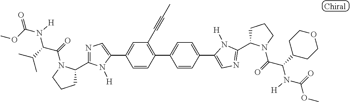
C1(C2=CC(C#CC)=C(C3=CC=C(C4=CN=C(C5CCCN5C(C(C5CCOCC5)N([H])C(=O)OC)=O)N4[H])C=C3)C=C2)=CN=C(C2CCCN2C(=O)C(C(C)C)N([H])C(OC)=O)N1[H]
